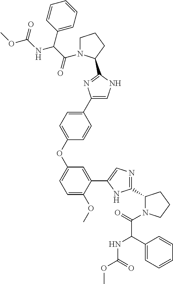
C1(C2=CNC(C3N(C(C(NC(OC)=O)C4=CC=CC=C4)=O)CCC3)=N2)=CC=C(OC2=CC=C(OC)C(C3=CN=C(C4N(C(C(NC(OC)=O)C5=CC=CC=C5)=O)CCC4)N3)=C2)C=C1
